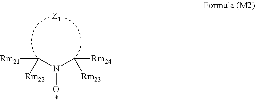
N(O)(C([Rm24])[Rm23])C([Rm21])[Rm22]
